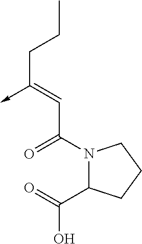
C(C(N1C(C(=O)O)CCC1)=O)=C(CCC)->C
